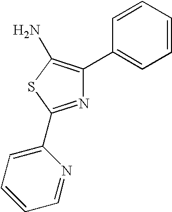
N1=C(C2=CC=CC=N2)SC(N)=C1C1=CC=CC=C1
